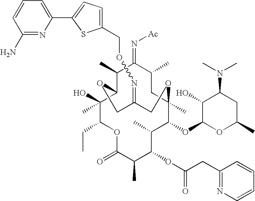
C1(CON=C2COC3C(C)C(=N[Ac])C(C)CC(C)(C(OC4OC(C)CC(N(C)C)C4O)C(C)C(OC(=O)CC4=NC=CC=C4)C(C)C(=O)OC(CC)C3(C)O)OC2)=CC=C(C2=CC=CC(N)=N2)S1
